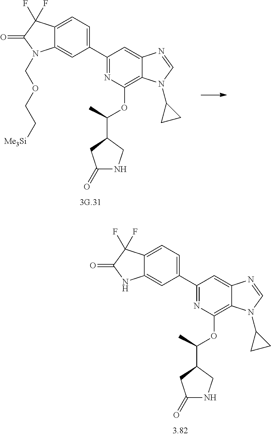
C1(C2=CC=C3C(=C2)N(COCC[Me3Si])C(=O)C3(F)F)=NC(OC(C2CC(=O)NC2)C)=C2C(=C1)N=CN2C1CC1.C1(C2=CC=C3C(=C2)NC(=O)C3(F)F)=NC(OC(C2CC(=O)NC2)C)=C2C(=C1)N=CN2C1CC1
